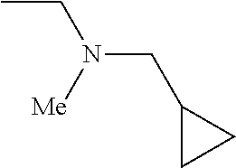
CCN(CC1CC1)[Me]
